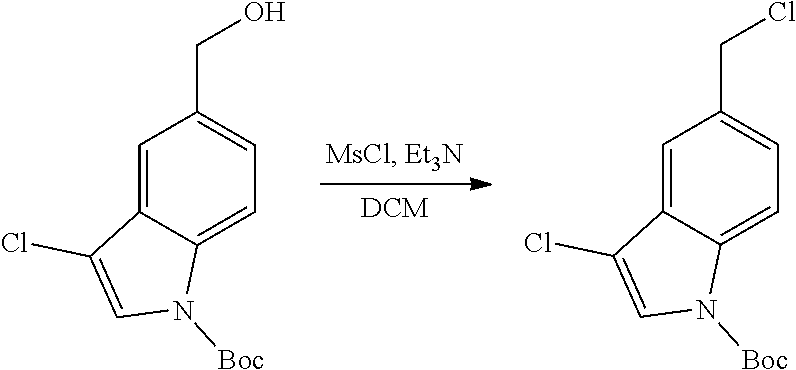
C1=C2C(=CC=C1CO)N([Boc])C=C2Cl.C1=C2C(=CC=C1CCl)N([Boc])C=C2Cl
